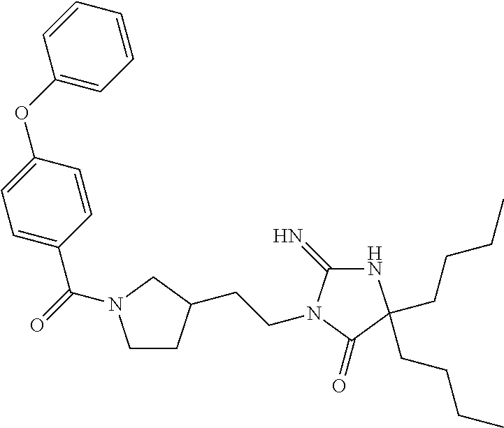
C1=C(C(=O)N2CCC(CCN3C(=N)NC(CCCC)(CCCC)C3=O)C2)C=CC(OC2=CC=CC=C2)=C1
